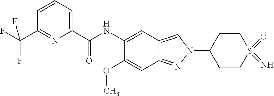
C1(C(NC2=CC3=CN(C4CCS(=O)(=N)CC4)N=C3C=C2OC)=O)=CC=CC(C(F)(F)F)=N1
